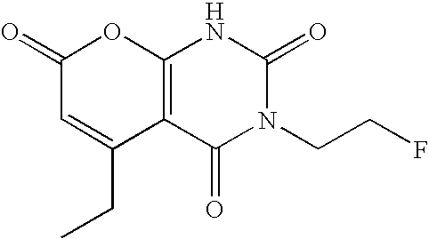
C12=C(C(=O)N(CCF)C(=O)N1)C(CC)=CC(=O)O2
